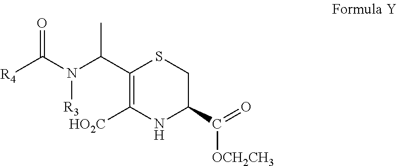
C1(C(C)N([R3])C([R4])=O)=C([HO2C])NC(C(=O)[OCH2CH3])CS1
